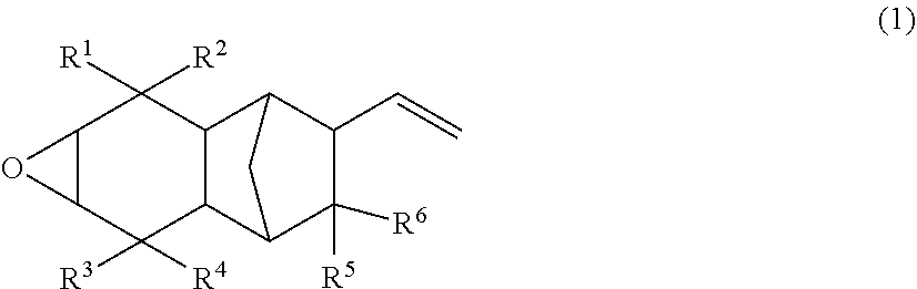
C1([R5])([R6])C2C3C(C(C1C=C)C2)C([R1])([R2])C1C(C3([R3])[R4])O1
